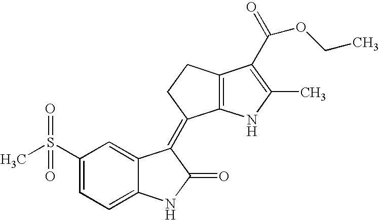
C12=C(NC(C)=C1C(=O)OCC)C(=C1C3=CC(S(=O)(=O)C)=CC=C3NC1=O)CC2
